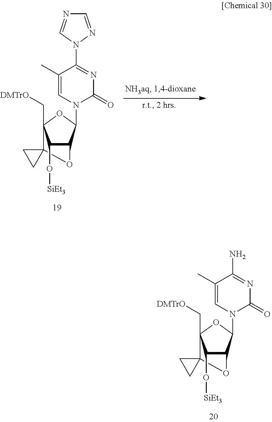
C12(C3(C[DMTrO])C(O[SiEt3])C(C(N4C(=O)N=C(N5N=CN=C5)C(C)=C4)O3)O1)CC2.C12(C3(C[DMTrO])C(O[SiEt3])C(C(N4C(=O)N=C(N)C(C)=C4)O3)O1)CC2
